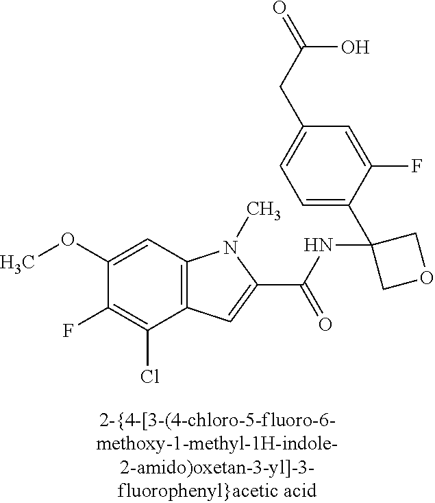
C1(F)=C(Cl)C2=C(C=C1OC)N(C)C(C(NC1(C3=CC=C(CC(=O)O)C=C3F)COC1)=O)=C2
